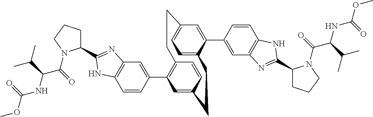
C1=CC(C2=C3C=CC(=C2)CCC2=CC=C(C=C2C2=CC4=C(C=C2)NC(C2CCCN2C(C(NC(OC)=O)C(C)C)=O)=N4)CC3)=CC2=C1NC(C1CCCN1C(C(NC(OC)=O)C(C)C)=O)=N2
